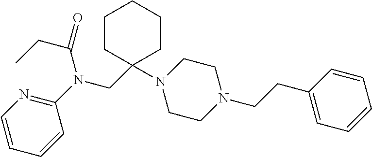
C1CC(CN(C2=NC=CC=C2)C(CC)=O)(N2CCN(CCC3=CC=CC=C3)CC2)CCC1
